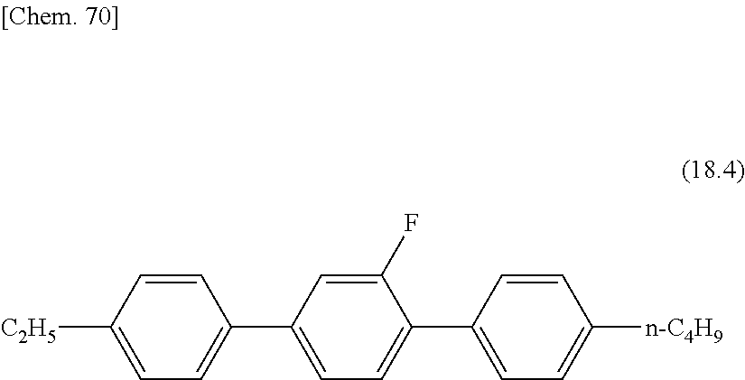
C1=CC([C2H5])=CC=C1C1=CC=C(C2=CC=C([n-C4H9])C=C2)C(F)=C1
